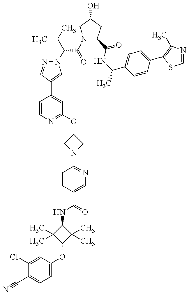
C1(Cl)=CC(OC2C(C)(C)C(NC(C3=CN=C(N4CC(OC5=NC=CC(C6=CN(C(C(C)C)C(N7C(C(=O)NC(C)C8=CC=C(C9=C(C)N=CS9)C=C8)CC(O)C7)=O)N=C6)=C5)C4)C=C3)=O)C2(C)C)=CC=C1C#N
